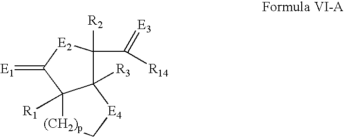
C12([R3])C([R2])(C([R14])=[E3])[E2]C(=[E1])C1([R1])[(CH2)p]C[E4]2
